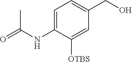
C1=C([OTBS])C(NC(C)=O)=CC=C1CO
